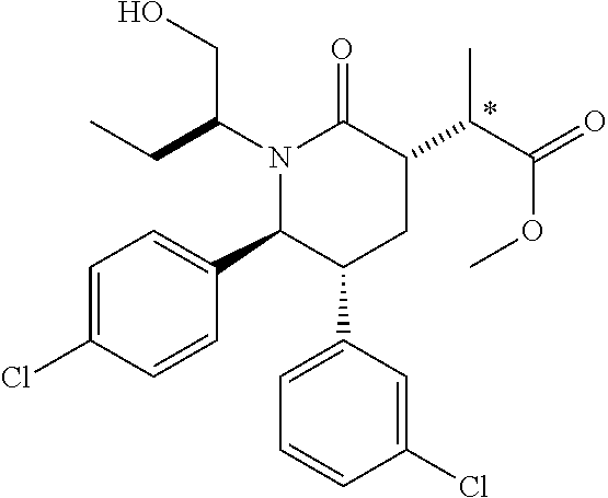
N1(C(CC)CO)C(C2=CC=C(Cl)C=C2)C(C2=CC=CC(Cl)=C2)CC(C(C(=O)OC)C)C1=O
